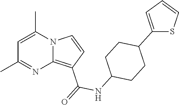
C1=C(C)N2C(=C(C(=O)NC3CCC(C4=CC=CS4)CC3)C=C2)N=C1C
